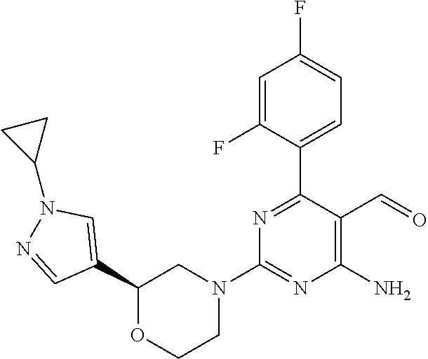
C1(C2=CN(C3CC3)N=C2)OCCN(C2=NC(N)=C(C=O)C(C3=CC=C(F)C=C3F)=N2)C1
